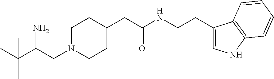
C(C(CN1CCC(CC(NCCC2=CNC3=C2C=CC=C3)=O)CC1)N)(C)(C)C
